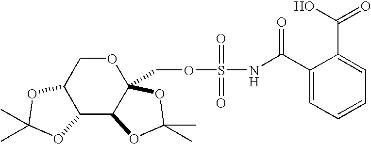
C12C3C(COS(=O)(=O)NC(C4=CC=CC=C4C(O)=O)=O)(OCC1OC(C)(C)O2)OC(C)(C)O3
